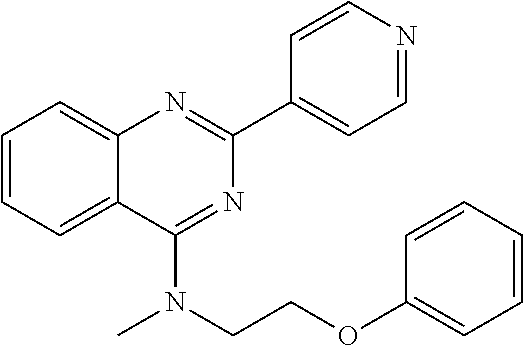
C1(C2=CC=NC=C2)=NC2=CC=CC=C2C(N(CCOC2=CC=CC=C2)C)=N1
